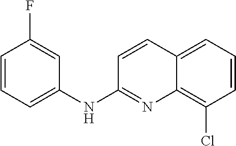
C1=CC=C(NC2=NC3=C(Cl)C=CC=C3C=C2)C=C1F
